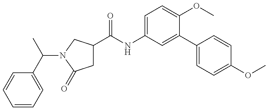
C1C(C(=O)NC2=CC=C(OC)C(C3=CC=C(OC)C=C3)=C2)CN(C(C2=CC=CC=C2)C)C1=O
